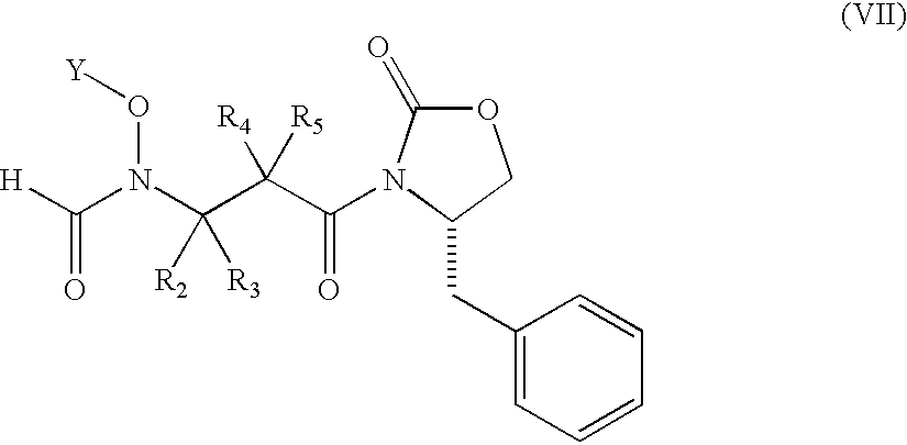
O1C(=O)N(C(C(C(N(C([H])=O)O[Y])([R2])[R3])([R4])[R5])=O)C(CC2=CC=CC=C2)C1
